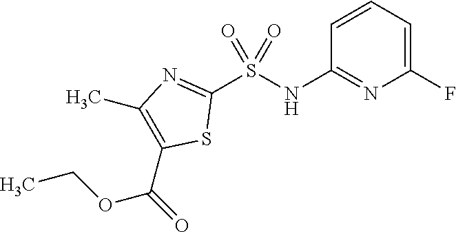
C1(F)=CC=CC(NS(C2=NC(C)=C(C(=O)OCC)S2)(=O)=O)=N1
